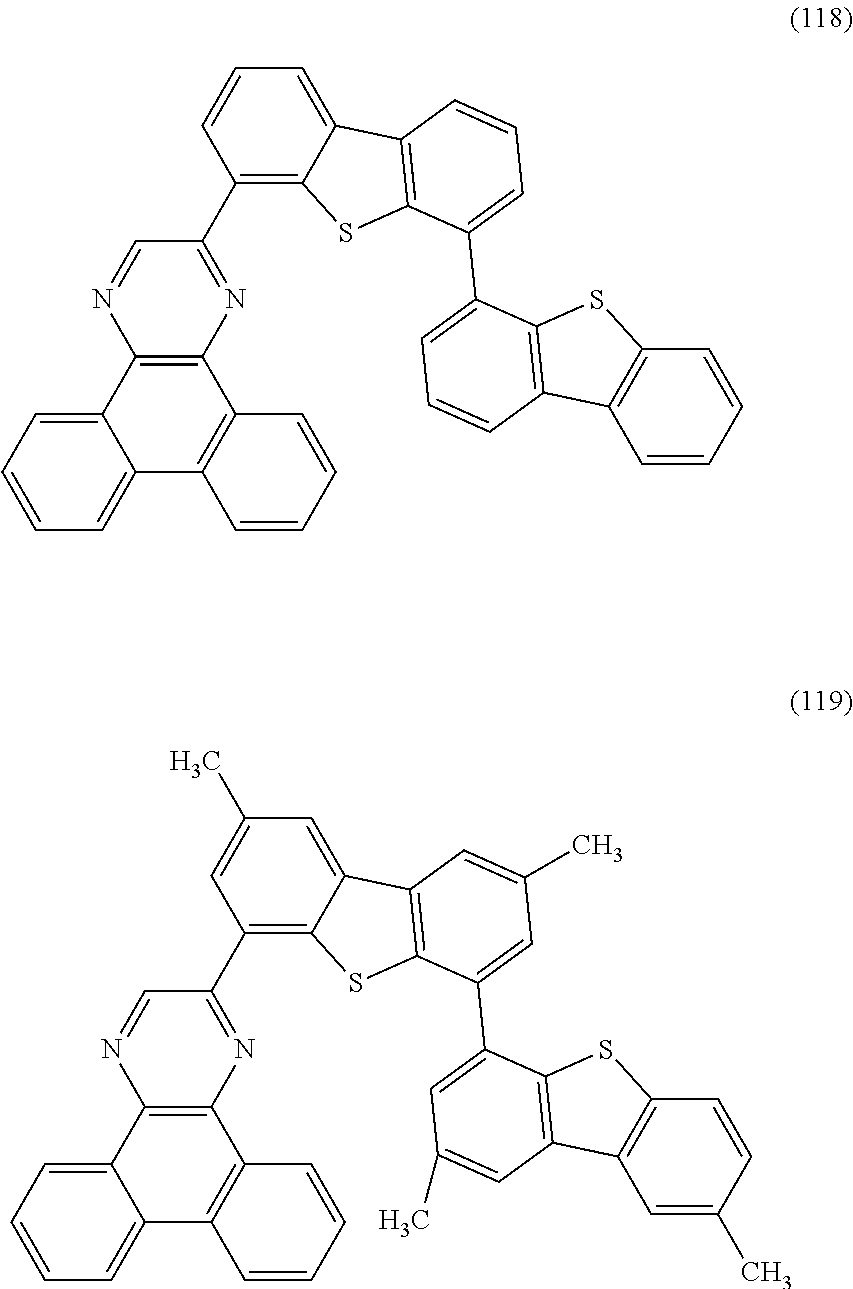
C1=CC=C2C(=C1)C1=C(C3=C2N=CC(C2=C4C(=CC=C2)C2=C(S4)C(C4=CC=CC5=C4SC4=C5C=CC=C4)=CC=C2)=N3)C=CC=C1.C1=CC=C2C(=C1)C1=C(C3=C2N=CC(C2=C4C(=CC(C)=C2)C2=C(S4)C(C4=CC(C)=CC5=C4SC4=C5C=C(C)C=C4)=CC(C)=C2)=N3)C=CC=C1
